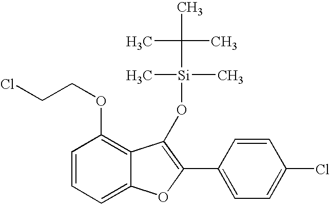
C1=CC=C2C(=C1OCCCl)C(O[Si](C)(C(C)(C)C)C)=C(C1=CC=C(Cl)C=C1)O2
